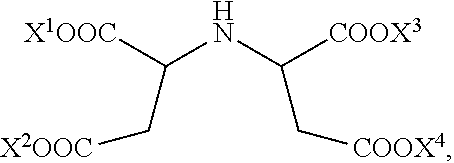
N(C([COOX3])C[COOX4])C([X1OOC])C[X2OOC]
